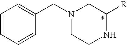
C1=CC=CC(CN2CCNC([R])C2)=C1
